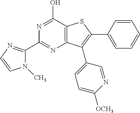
C12=C(C(O)=NC(C3=NC=CN3C)=N1)SC(C1=CC=CC=C1)=C2C1=CC=C([OCH3])N=C1
